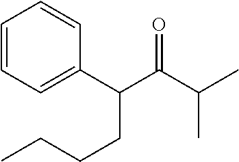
C1=CC=C(C(C(C(C)C)=O)CCCC)C=C1
